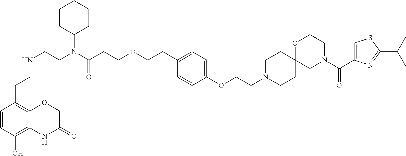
C1CC2(CCN1CCOC1=CC=C(CCOCCC(N(CCNCCC3=C4C(=C(O)C=C3)NC(=O)CO4)C3CCCCC3)=O)C=C1)CN(C(C1=CSC(C(C)C)=N1)=O)CCO2
